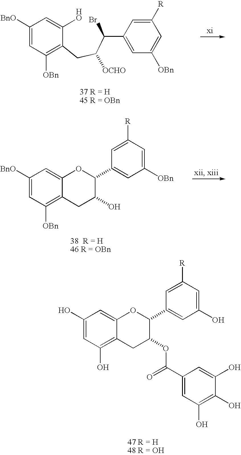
C1([BnO])=CC([OBn])=C(CC(C(Br)C2=CC([OBn])=CC([R])=C2)[OCHO])C(O)=C1.C1([BnO])=CC([OBn])=C2C(=C1)OC(C1=CC([OBn])=CC([R])=C1)C(O)C2.C1(O)=CC(O)=C2C(=C1)OC(C1=CC(O)=CC([R])=C1)C(OC(=O)C1=CC(O)=C(O)C(O)=C1)C2
